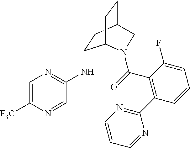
C1=C([F3C])N=CC(NC2CC3CCC2N(C(=O)C2=C(C4=NC=CC=N4)C=CC=C2F)C3)=N1
